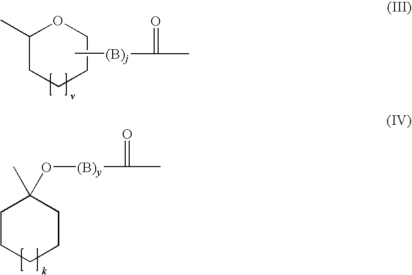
C1(C)CCCCO1.C[(B)j]C(C)=O.C1CCCCC1(C)O[(B)y]C(C)=O
